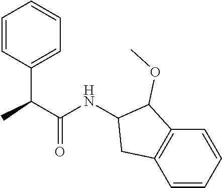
C1=CC(C(C(=O)NC2CC3=C(C2OC)C=CC=C3)C)=CC=C1
